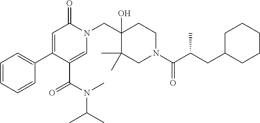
N1(CC2(O)C(C)(C)CN(C(=O)C(CC3CCCCC3)C)CC2)C(=O)C=C(C2=CC=CC=C2)C(C(N(C)C(C)C)=O)=C1
